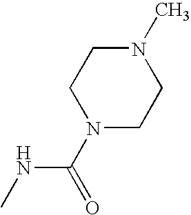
CNC(N1CCN(C)CC1)=O
